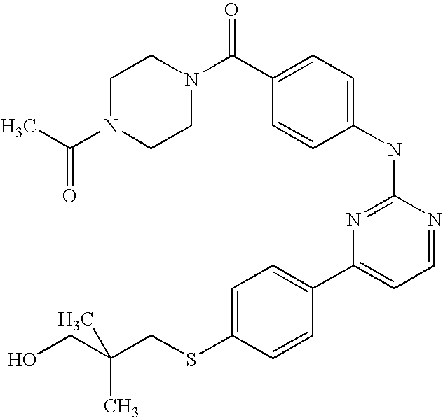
N1(C(C)=O)CCN(C(C2=CC=C(NC3=NC(C4=CC=C(SCC(CO)(C)C)C=C4)=CC=N3)C=C2)=O)CC1
